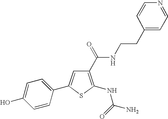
C1(C(=O)NCCC2=CC=NC=C2)=C(NC(N)=O)SC(C2=CC=C(O)C=C2)=C1
